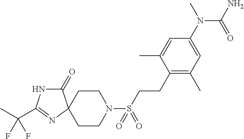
CC(C1=NC2(CCN(S(=O)(=O)CCC3=C(C)C=C(N(C)C(=O)N)C=C3C)CC2)C(=O)N1)(F)F
